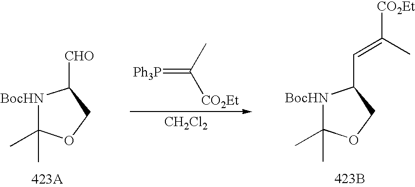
[BocHN]1C(C)(C)OCC1[CHO].[BocHN]1C(C)(C)OCC1C=C(C)[CO2Et].[423B].[Ph3P]=C(C)[CO2Et].[CH2Cl2]
